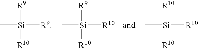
C[Si]([R9])([R9])[R10].C[Si]([R10])([R9])[R10].C[Si]([R10])([R10])[R10]
